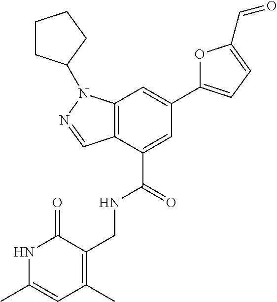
C12=C(C(C(=O)NCC3=C(C)C=C(C)NC3=O)=CC(C3=CC=C(C=O)O3)=C1)C=NN2C1CCCC1
